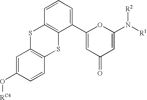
[RC4]OC1=CC2=C(C=C1)SC1=C(S2)C=CC=C1C1=CC(=O)C=C(N([R2])[R1])O1
